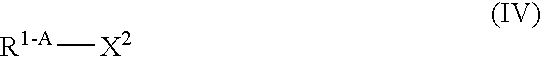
[R1-A][X2]
